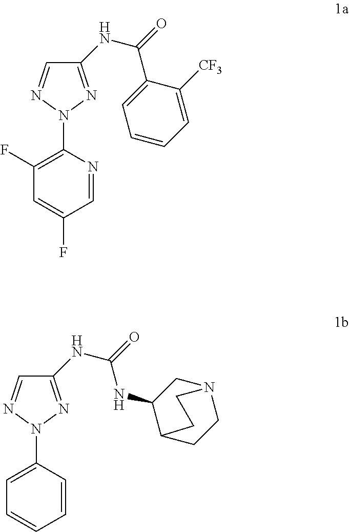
C1=NC(N2N=C(NC(C3=CC=CC=C3[CF3])=O)C=N2)=C(F)C=C1F.C1=CC(N2N=C(NC(NC3CN4CCC3CC4)=O)C=N2)=CC=C1
